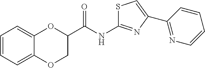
C1(C(NC2=NC(C3=NC=CC=C3)=CS2)=O)OC2=CC=CC=C2OC1
